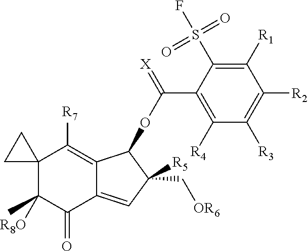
C12(C([R8O])(C)C(=O)C3=CC([R5])(C[OR6])C(OC(C4=C([R4])C([R3])=C([R2])C([R1])=C4S(F)(=O)=O)=[X])C3=C1[R7])CC2
